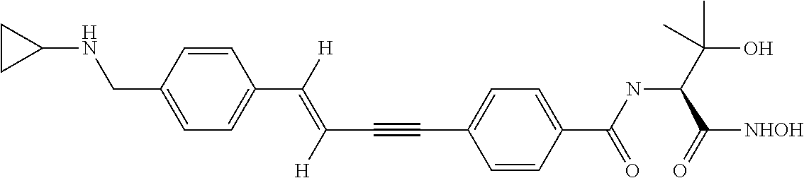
C1=CC(CNC2CC2)=CC=C1C(=C(C#CC1=CC=C(C(NC(C(O)(C)C)C([NHOH])=O)=O)C=C1)[H])[H]
